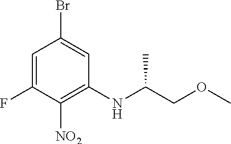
C1=C(F)C([NO2])=C(NC(COC)C)C=C1Br
